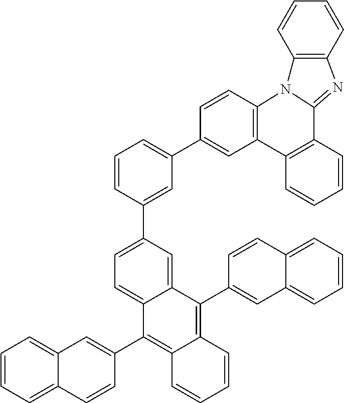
C1=CC(C2=CC=C3C(=C2)C(C2=CC4=CC=CC=C4C=C2)=C2C(=C3C3=CC4=CC=CC=C4C=C3)C=CC=C2)=CC(C2=CC3=C(C=C2)N2C(=NC4=C2C=CC=C4)C2=C3C=CC=C2)=C1
